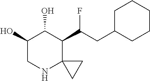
C1C(CC(C2C(O)C(O)CNC23CC3)F)CCCC1
